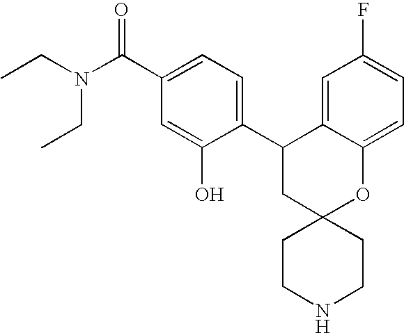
CCN(C(C1=CC=C(C2CC3(OC4=CC=C(F)C=C24)CCNCC3)C(O)=C1)=O)CC
